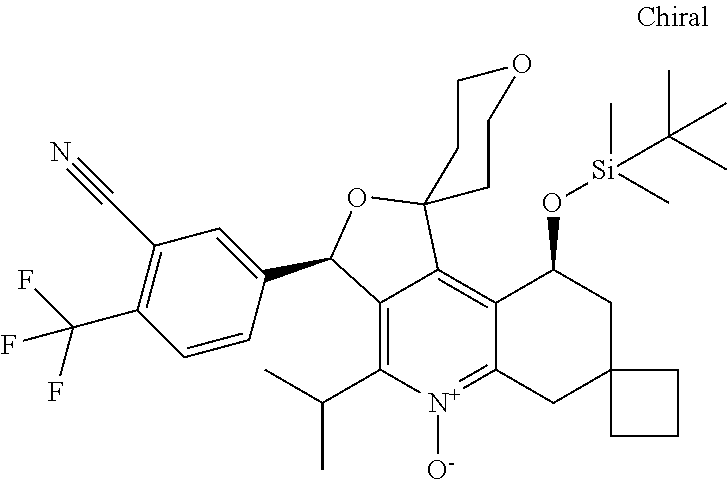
C12=C(C(C)C)[N+]([O-])=C3C(=C1C1(OC2C2=CC(C#N)=C(C(F)(F)F)C=C2)CCOCC1)C(O[Si](C)(C)C(C)(C)C)CC1(C3)CCC1
